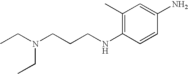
CCN(CCCNC1=C(C)C=C(N)C=C1)CC
